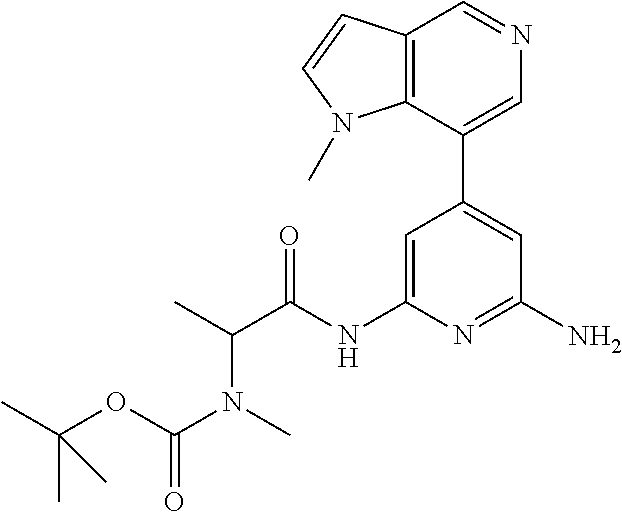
C1=C(NC(C(C)N(C)C(OC(C)(C)C)=O)=O)N=C(N)C=C1C1=CN=CC2=C1N(C)C=C2
